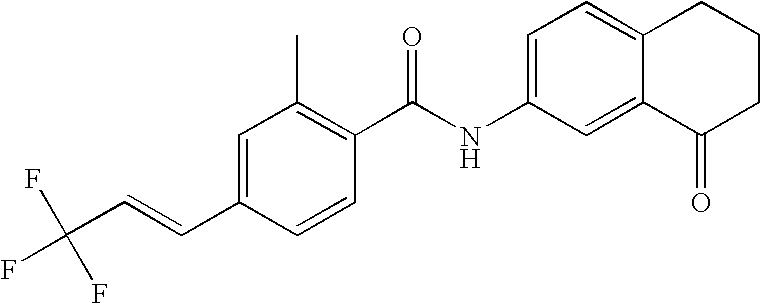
C1=C(C=CC(F)(F)F)C=CC(C(NC2=CC=C3C(=C2)C(=O)CCC3)=O)=C1C
